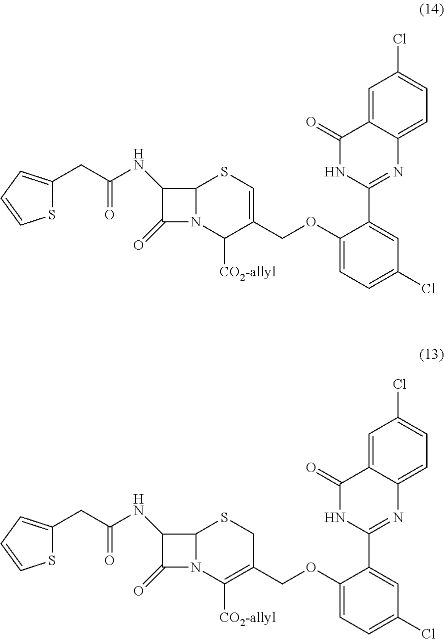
C1(CC(NC2C(=O)N3C2SCC(COC2=CC=C(Cl)C=C2C2=NC4=CC=C(Cl)C=C4C(=O)N2)=C3[CO2-allyl])=O)=CC=CS1.C1(CC(NC2C(=O)N3C2SC=C(COC2=CC=C(Cl)C=C2C2=NC4=CC=C(Cl)C=C4C(=O)N2)C3[CO2-allyl])=O)=CC=CS1
